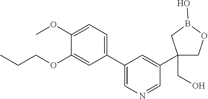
C1(OC)=CC=C(C2=CN=CC(C3(CO)COB(O)C3)=C2)C=C1OCCC
